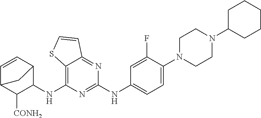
C12=C(NC3C4C=CC(C3[CONH2])C4)N=C(NC3=CC=C(N4CCN(C5CCCCC5)CC4)C(F)=C3)N=C1C=CS2
